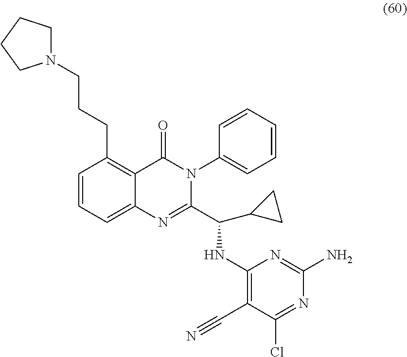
N1(CCCC2=C3C(=CC=C2)N=C(C(C2CC2)NC2=C(C#N)C(Cl)=NC(N)=N2)N(C2=CC=CC=C2)C3=O)CCCC1
